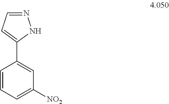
C1=CC=C([NO2])C=C1C1=CC=NN1
